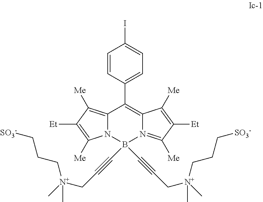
C1=CC(C2=C3N(=C([Me])C([Et])=C3[Me])B(C#CC[N+](C)(CCC[SO3-])C)(C#CC[N+](C)(CCC[SO3-])C)N3C2=C([Me])C([Et])=C3[Me])=CC=C1I
